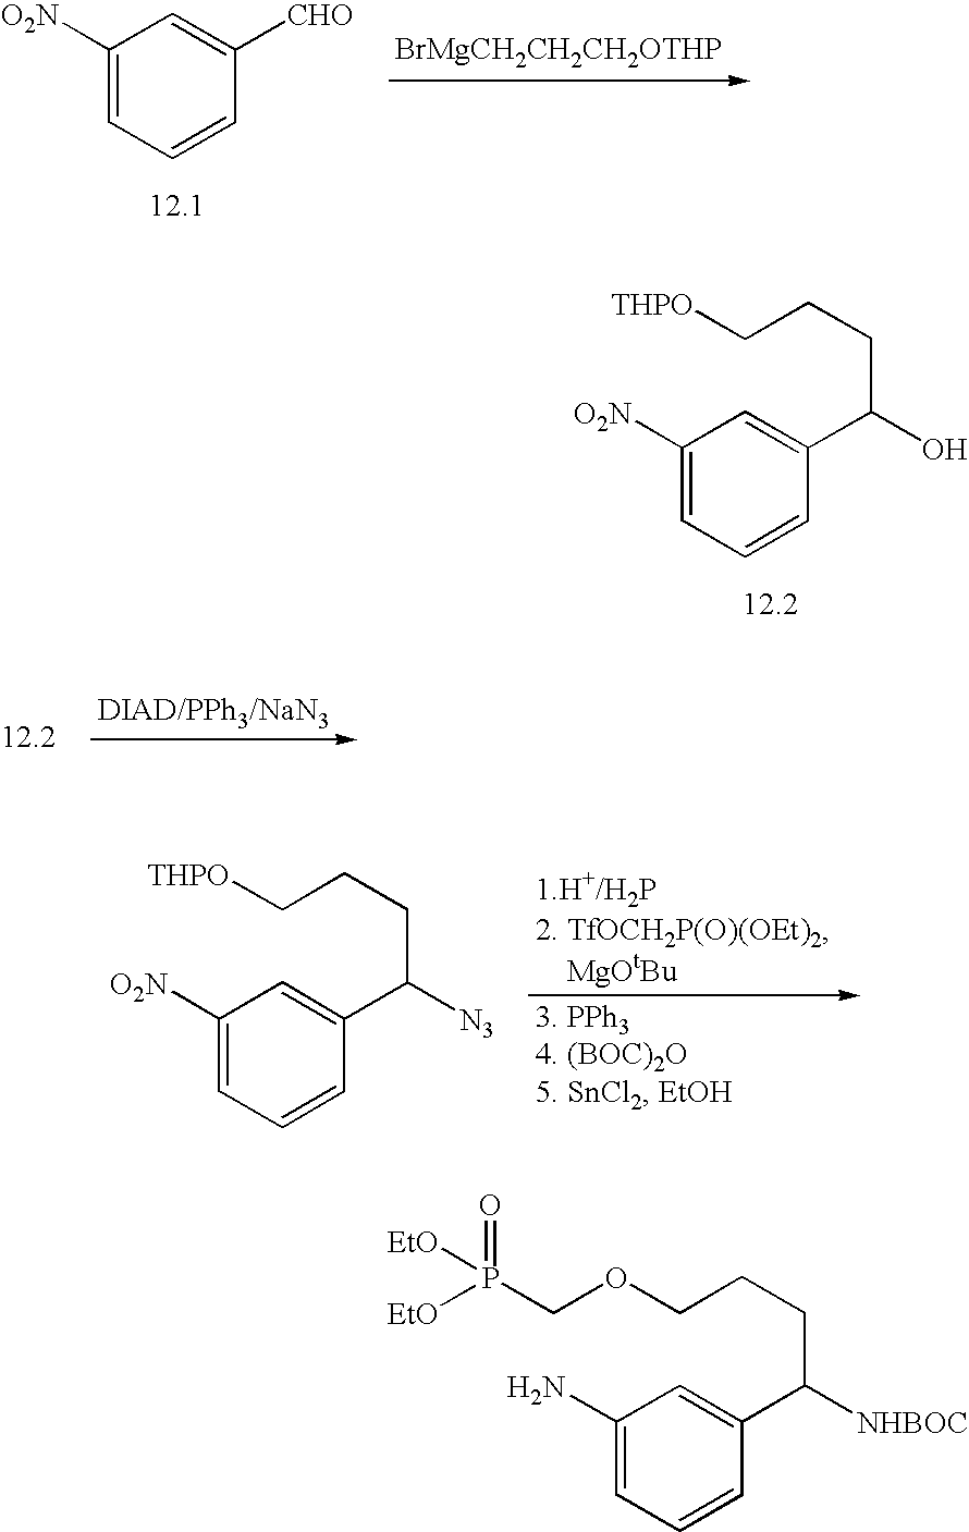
C1([O2N])=CC=CC([CHO])=C1.[BrMgCH2CH2CH2OTHP].C1([O2N])=CC=CC(C(CCC[THPO])O)=C1.C1([O2N])=CC=CC(C(CCC[THPO])[N3])=C1.C1(N)=CC=CC(C(CCCOCP(=O)([EtO])[EtO])[NHBOC])=C1
